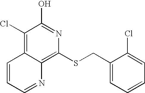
C1(Cl)=C2C(=C(SCC3=CC=CC=C3Cl)N=C1O)N=CC=C2
